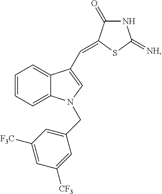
C1=CC=C2C(=C1)C(C=C1C(=O)NC(=[NH])S1)=CN2CC1=CC([F3C])=CC([CF3])=C1
